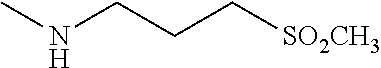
CNCCC[SO2CH3]
